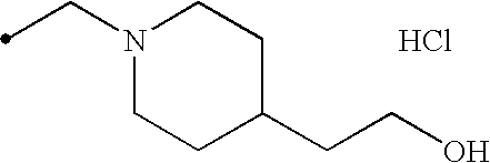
N1(CC)CCC(CCO)CC1.Cl
